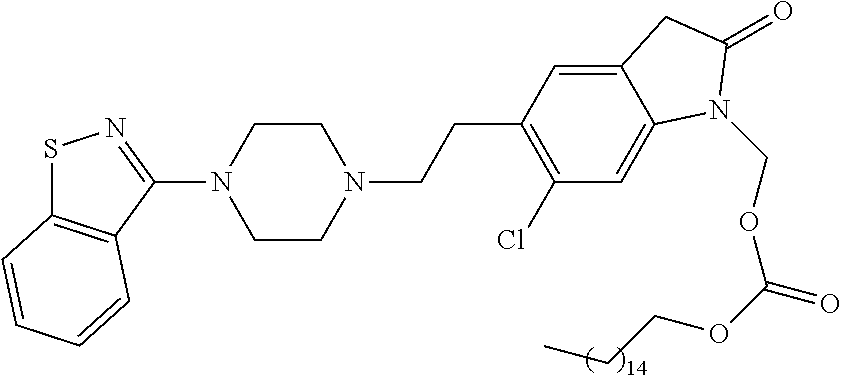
C1CN(CCC2=C(Cl)C=C3C(=C2)CC(=O)N3COC(=O)OCCC)CCN1C1=NSC2=C1C=CC=C2
